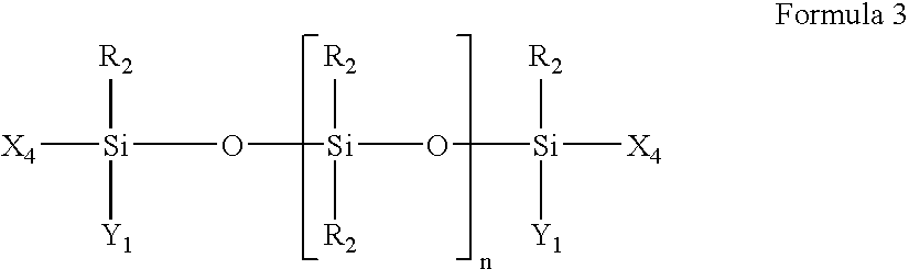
[X4][Si](O[Si](O[Si]([X4])([R2])[Y1])([R2])[R2])([R2])[Y1]
